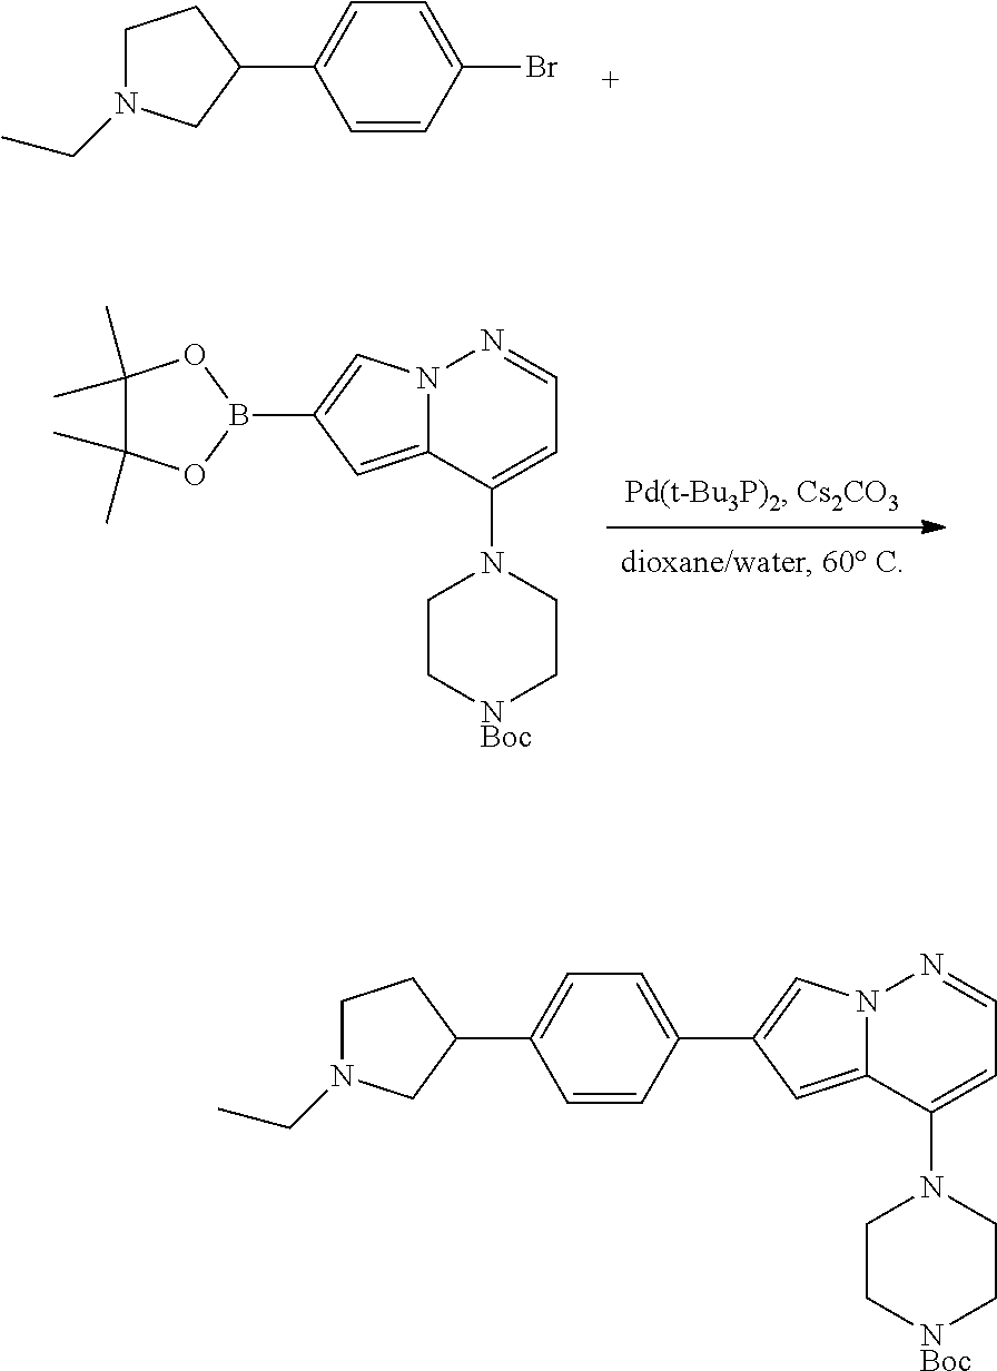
C1(Br)=CC=C(C2CCN(CC)C2)C=C1.C1=C2N(C=C1B1OC(C)(C)C(C)(C)O1)N=CC=C2N1CC[NBoc]CC1.C1(C2=CN3C(=C2)C(N2CC[NBoc]CC2)=CC=N3)=CC=C(C2CCN(CC)C2)C=C1
